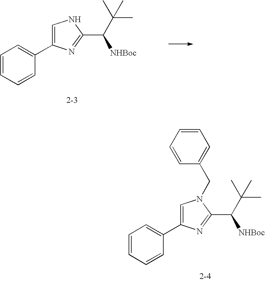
C1=CC=CC(C2=CNC(C(C(C)(C)C)[NHBoc])=N2)=C1.C1=CC=CC(C2=CN(CC3=CC=CC=C3)C(C(C(C)(C)C)[NHBoc])=N2)=C1
